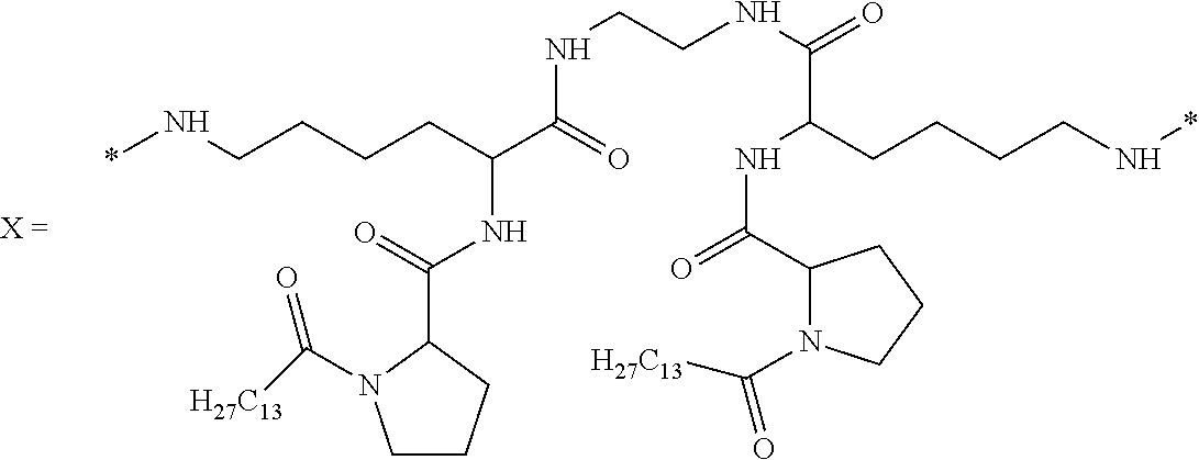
C1CN(C([H27C13])=O)C(C(=O)NC(C(=O)NCCNC(=O)C(CCCCN*)NC(=O)C2N(C([H27C13])=O)CCC2)CCCCN*)C1
